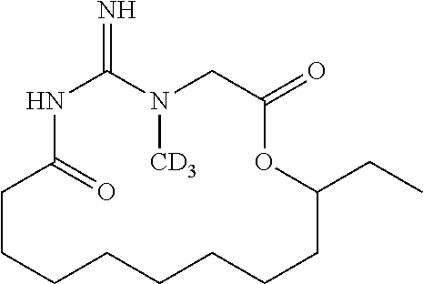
N1C(=N)N([CD3])CC(=O)OC(CC)CCCCCCCCC1=O
